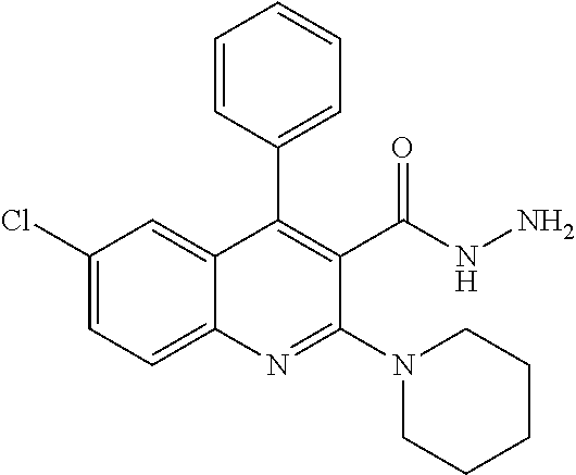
C1=CC(C2=C(C(NN)=O)C(N3CCCCC3)=NC3=CC=C(Cl)C=C23)=CC=C1
